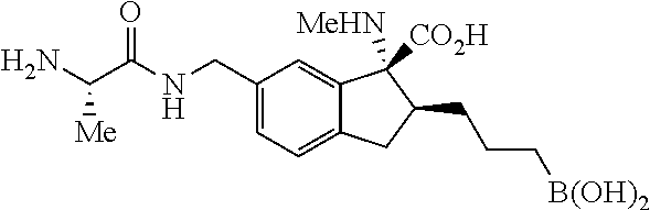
C1(CNC(C(N)[Me])=O)=CC=C2C(=C1)C([MeHN])([CO2H])C(CCC[B(OH)2])C2
